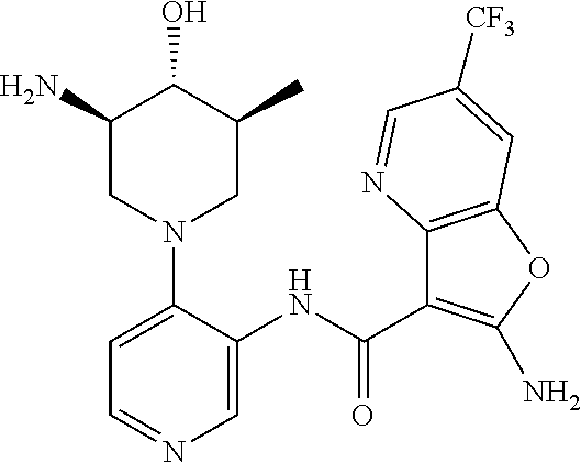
C1(N)CN(C2=CC=NC=C2NC(=O)C2=C(N)OC3=C2N=CC([CF3])=C3)CC(C)C1O
